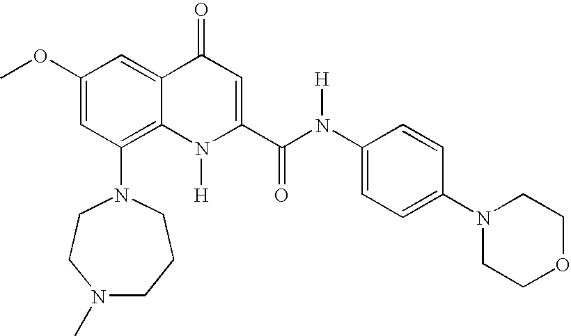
C1(OC)=CC(N2CCCN(C)CC2)=C2C(=C1)C(=O)C=C(C(N(C1=CC=C(N3CCOCC3)C=C1)[H])=O)N2[H]
